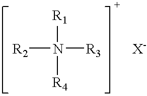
N([R2])([R3])([R1])[R4].[X-]
